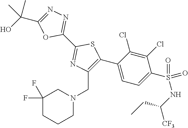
C1(C2=NN=C(C(O)(C)C)O2)=NC(CN2CC(F)(F)CCC2)=C(C2=CC=C(S(NC(CC)[CF3])(=O)=O)C(Cl)=C2Cl)S1
